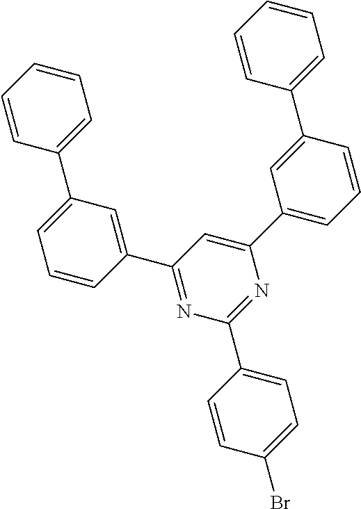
C1=CC=CC=C1C1=CC=CC(C2=NC(C3=CC=C(Br)C=C3)=NC(C3=CC=CC(C4=CC=CC=C4)=C3)=C2)=C1
